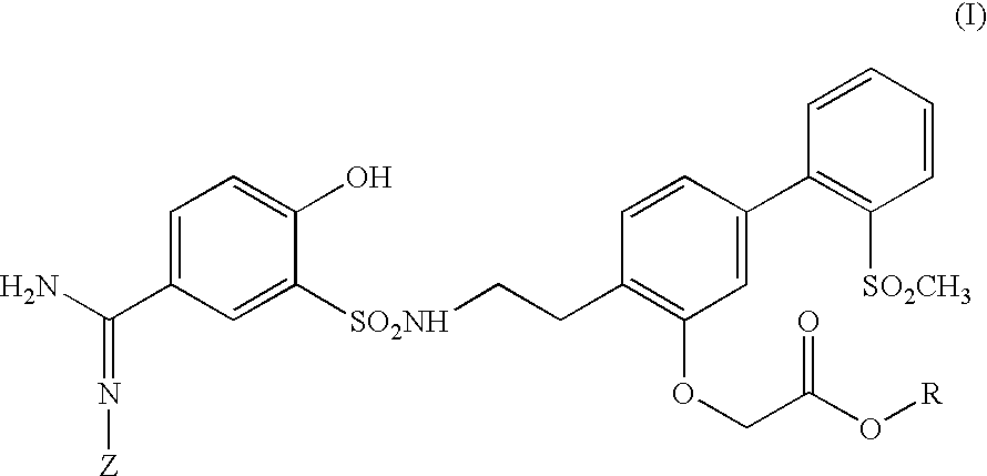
C1=C(C(N)=N[Z])C=C([SO2NH]CCC2=C(OCC(O[R])=O)C=C(C3=C([SO2CH3])C=CC=C3)C=C2)C(O)=C1
